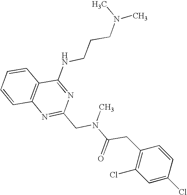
C1=CC2=C(C=C1)C(NCCCN(C)C)=NC(CN(C(CC1=C(Cl)C=C(Cl)C=C1)=O)C)=N2
